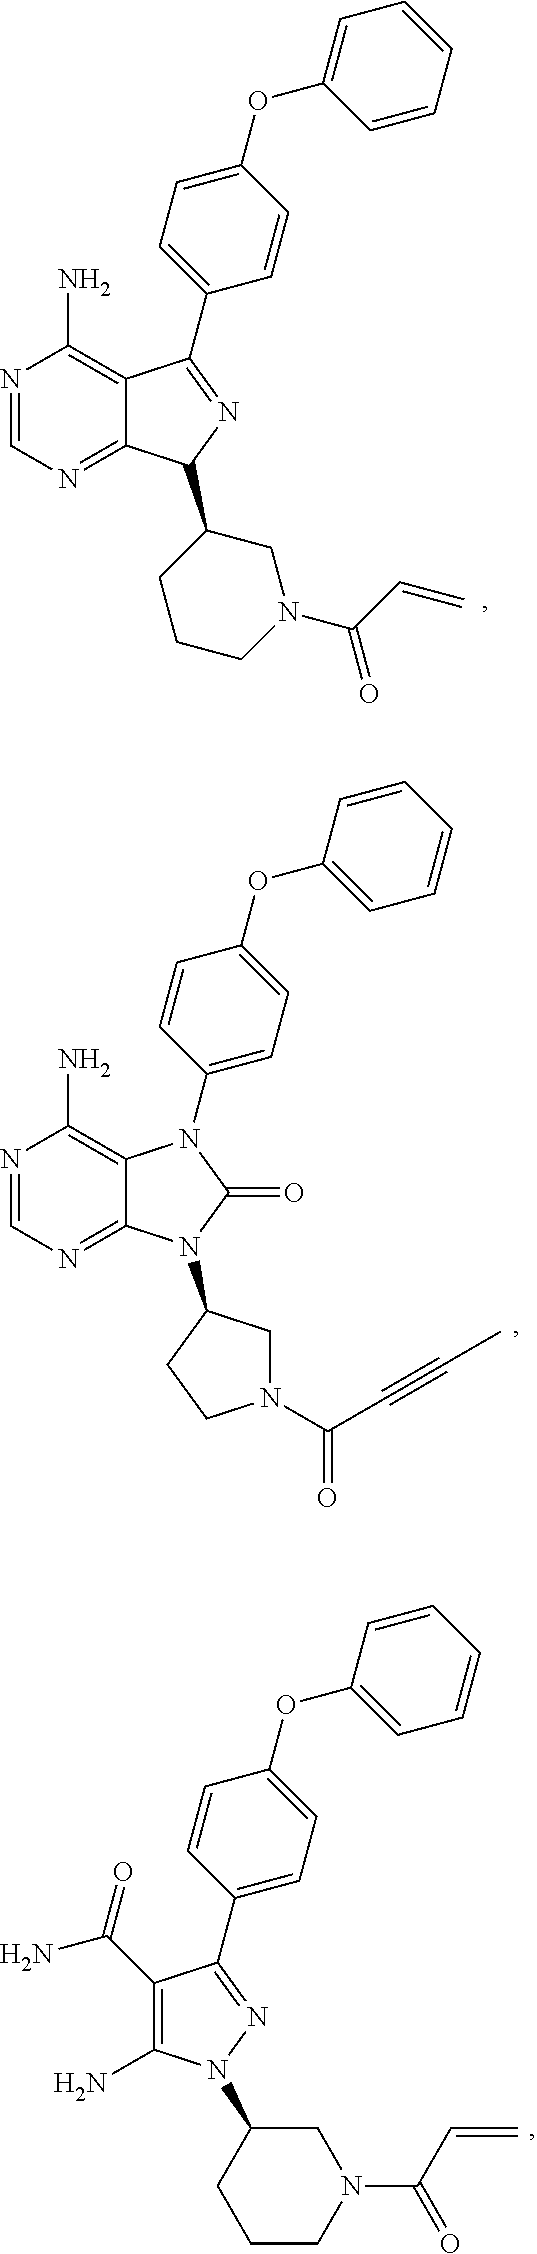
C12=NC=NC(N)=C1C(C1=CC=C(OC3=CC=CC=C3)C=C1)=NC2C1CCCN(C(C=C)=O)C1.C12=NC=NC(N)=C1N(C1=CC=C(OC3=CC=CC=C3)C=C1)C(=O)N2C1CN(C(C#CC)=O)CC1.C1(N)=C(C(N)=O)C(C2=CC=C(OC3=CC=CC=C3)C=C2)=NN1C1CN(C(=O)C=C)CCC1
